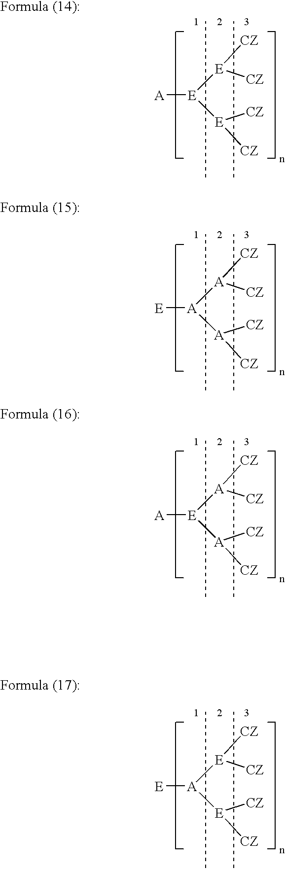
[CZ][E]([E]([E]([CZ])[CZ])[A])[CZ].[CZ][A]([A]([A]([CZ])[CZ])[E])[CZ].[CZ][A]([E]([A]([CZ])[CZ])[A])[CZ].[CZ][E]([A]([E]([CZ])[CZ])[E])[CZ]
